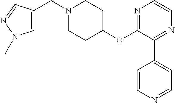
C1=C(CN2CCC(OC3=NC=CN=C3C3=CC=NC=C3)CC2)C=NN1C
